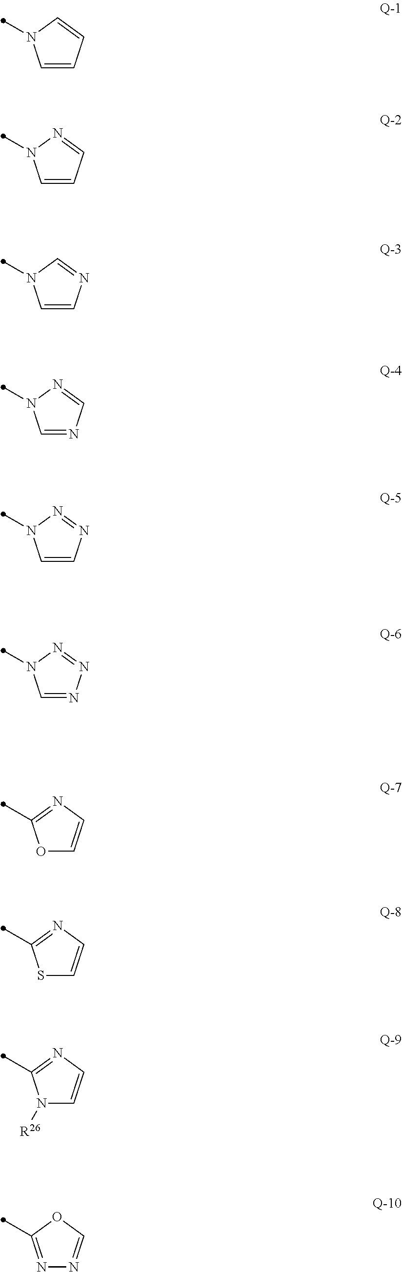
C1=CC=CN1C.C1=CC=NN1C.C1=CN=CN1C.C1=NC=NN1C.C1=CN=NN1C.C1=NN=NN1C.O1C=CN=C1C.S1C=CN=C1C.N1([R26])C=CN=C1C.N1=C(C)OC=N1
